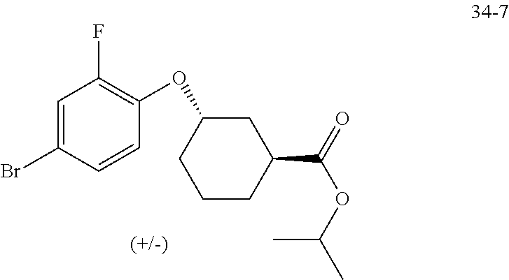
C1(OC2CCCC(C(OC(C)C)=O)C2)=C(F)C=C(Br)C=C1
